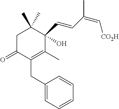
C1C(=O)C(CC2=CC=CC=C2)=C(C)C(C=CC(=C[CO2H])C)(O)C1(C)C
